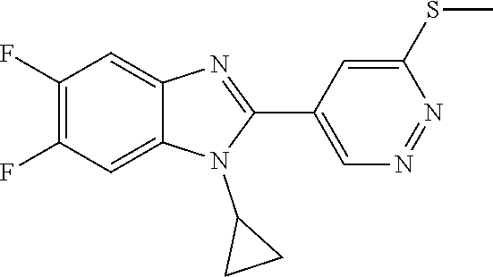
C1(F)=C(F)C=C2C(=C1)N=C(C1=CN=NC(SC)=C1)N2C1CC1
